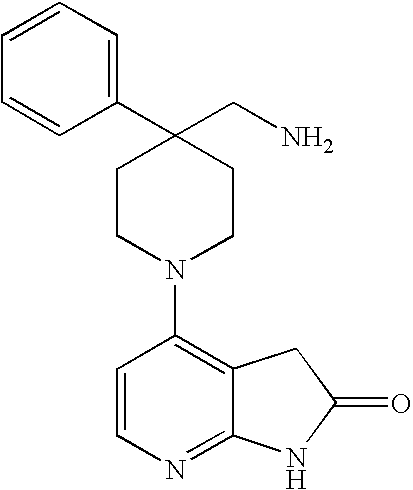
C1(C2=CC=CC=C2)(CN)CCN(C2=C3C(=NC=C2)NC(=O)C3)CC1
